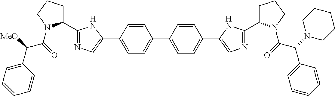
C1=CC(C2=CN=C(C3CCCN3C(=O)C([MeO])C3=CC=CC=C3)N2)=CC=C1C1=CC=C(C2=CN=C(C3CCCN3C(C(C3=CC=CC=C3)N3CCCCC3)=O)N2)C=C1
